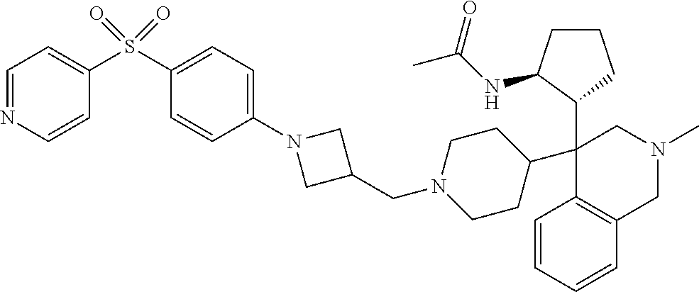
C1=CC=CC2=C1C(C1CCN(CC3CN(C4=CC=C(S(=O)(=O)C5=CC=NC=C5)C=C4)C3)CC1)(C1C(NC(=O)C)CCC1)CN(C)C2
